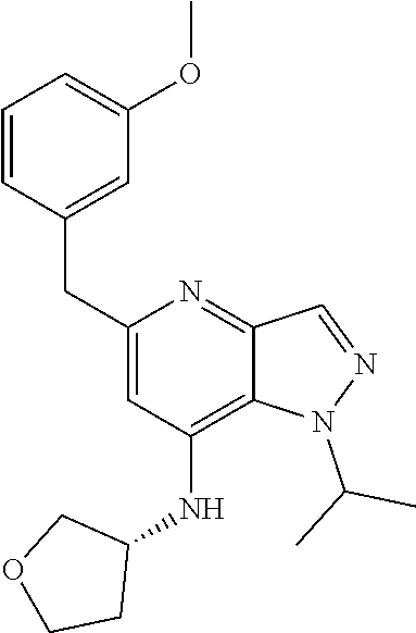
N1(C(C)C)N=CC2=NC(CC3=CC(OC)=CC=C3)=CC(NC3CCOC3)=C12
